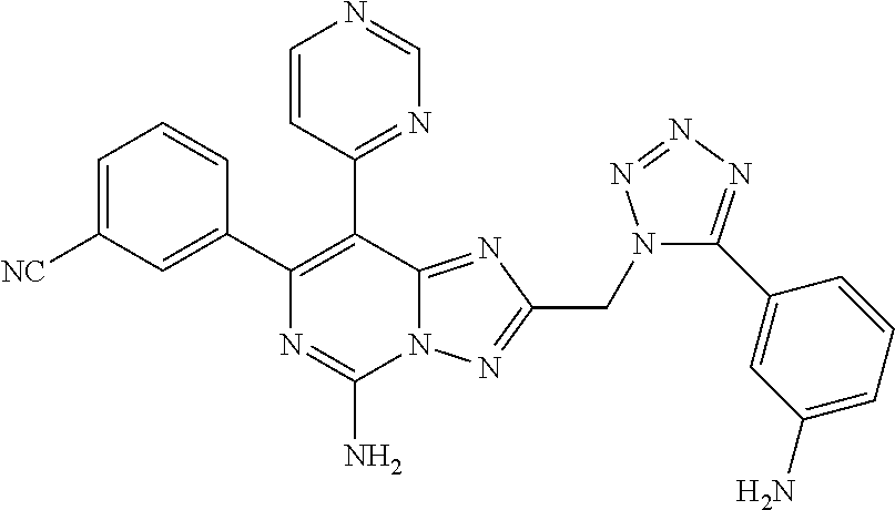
C1=C([NC])C=C(C2=C(C3=NC=NC=C3)C3=NC(CN4C(C5=CC(N)=CC=C5)=NN=N4)=NN3C(N)=N2)C=C1
